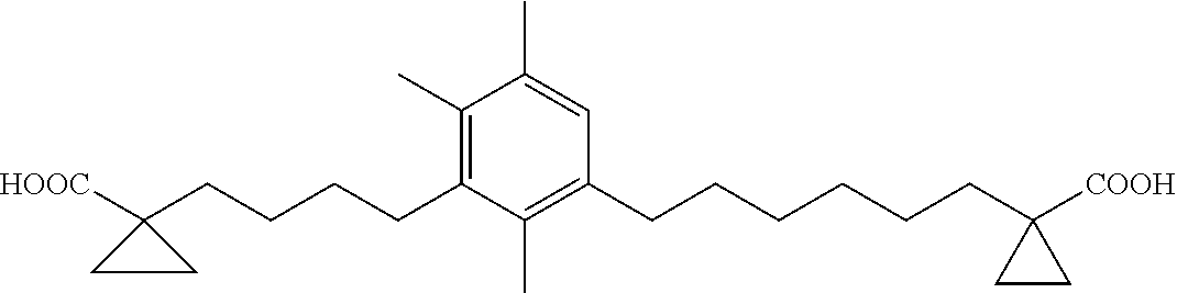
C1(C)=CC(CCCCCCC2([COOH])CC2)=C(C)C(CCCCC2([HOOC])CC2)=C1C
